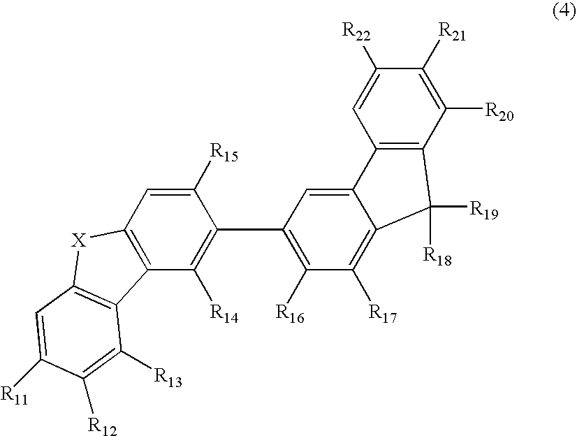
C12=CC(C3=C([R14])C4=C(C=C3[R15])[X]C3=C4C([R13])=C([R12])C([R11])=C3)=C([R16])C([R17])=C1C([R19])([R18])C1=C2C=C([R22])C([R21])=C1[R20]
